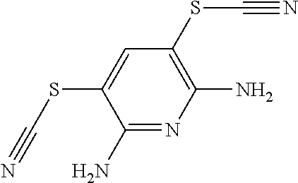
C1(N)=NC(N)=C(SC#N)C=C1SC#N
